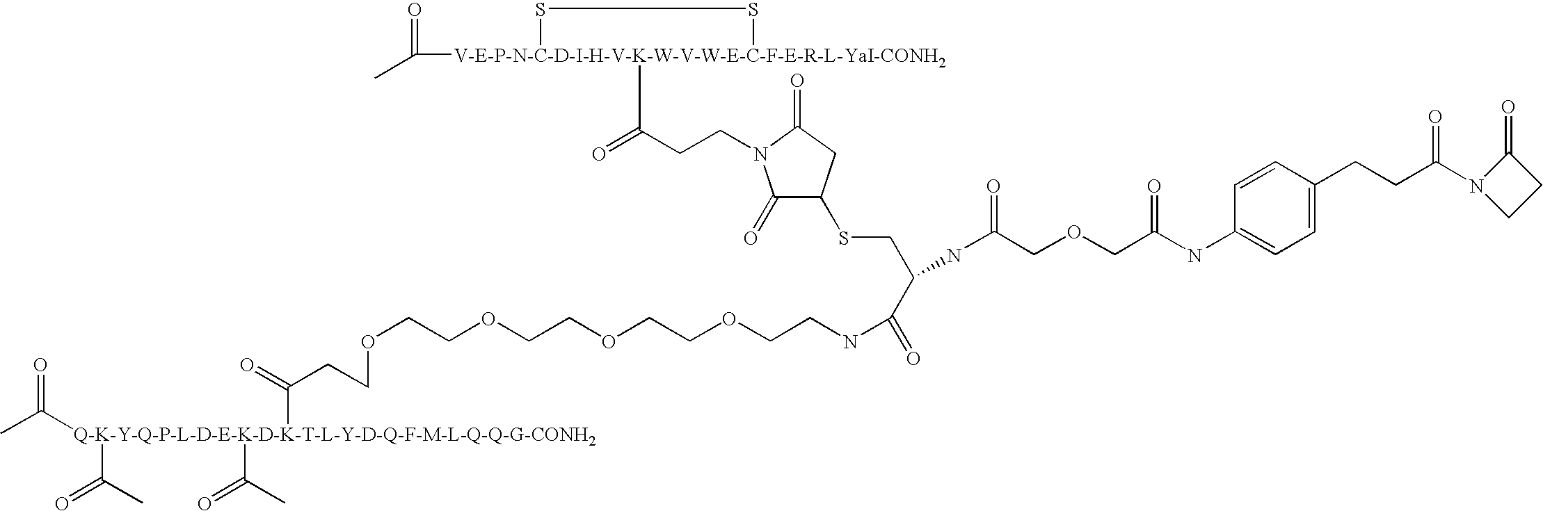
CC([Q-K-Y-Q-P-L-D-E-K-D-K-T-L-Y-D-Q-F-M-L-Q-Q-G-CONH2](C(=O)CCOCCOCCOCCOCCNC(=O)C(CSC1C(=O)N(CCC(=O)[V-E-P-N-C-D-I-H-V-K-W-V-W-E-C-F-E-R-L-YaI-CONH2]2(C(C)=O)SS2)C(=O)C1)NC(COCC(NC1=CC=C(CCC(N2CCC2=O)=O)C=C1)=O)=O)(C(=O)C)C(=O)C)=O
